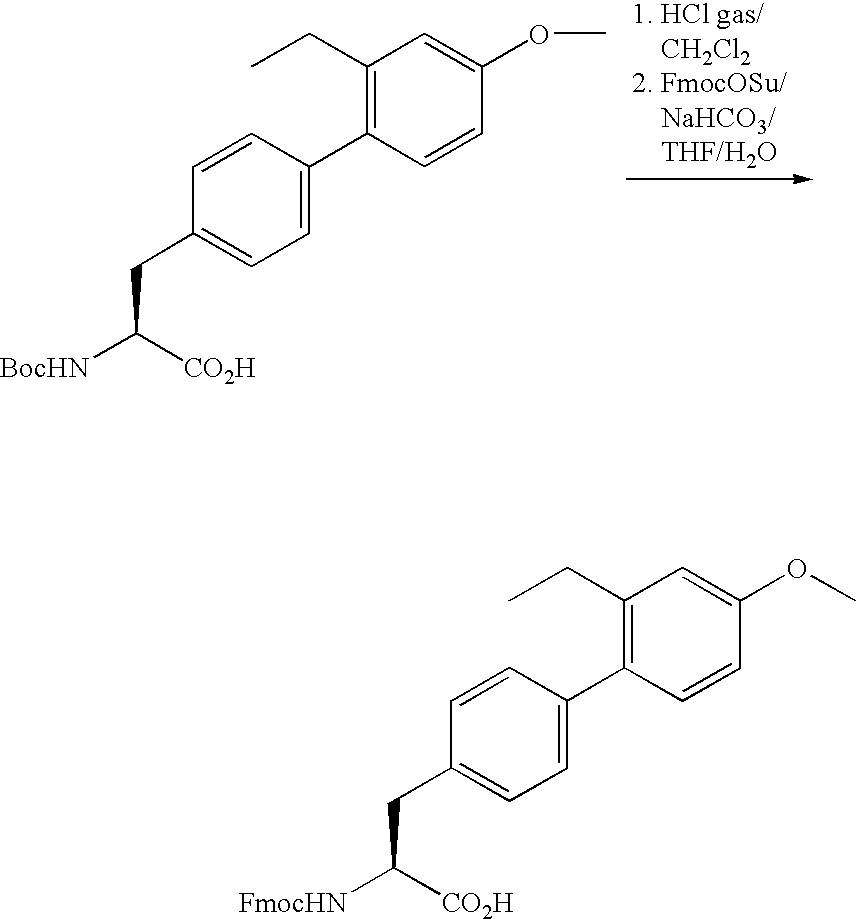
C1=C(CC([CO2H])[BocHN])C=CC(C2=C(CC)C=C(OC)C=C2)=C1.C1=C(CC([CO2H])[FmocHN])C=CC(C2=C(CC)C=C(OC)C=C2)=C1
